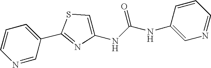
C1(C2=NC(NC(NC3=CN=CC=C3)=O)=CS2)=CC=CN=C1
